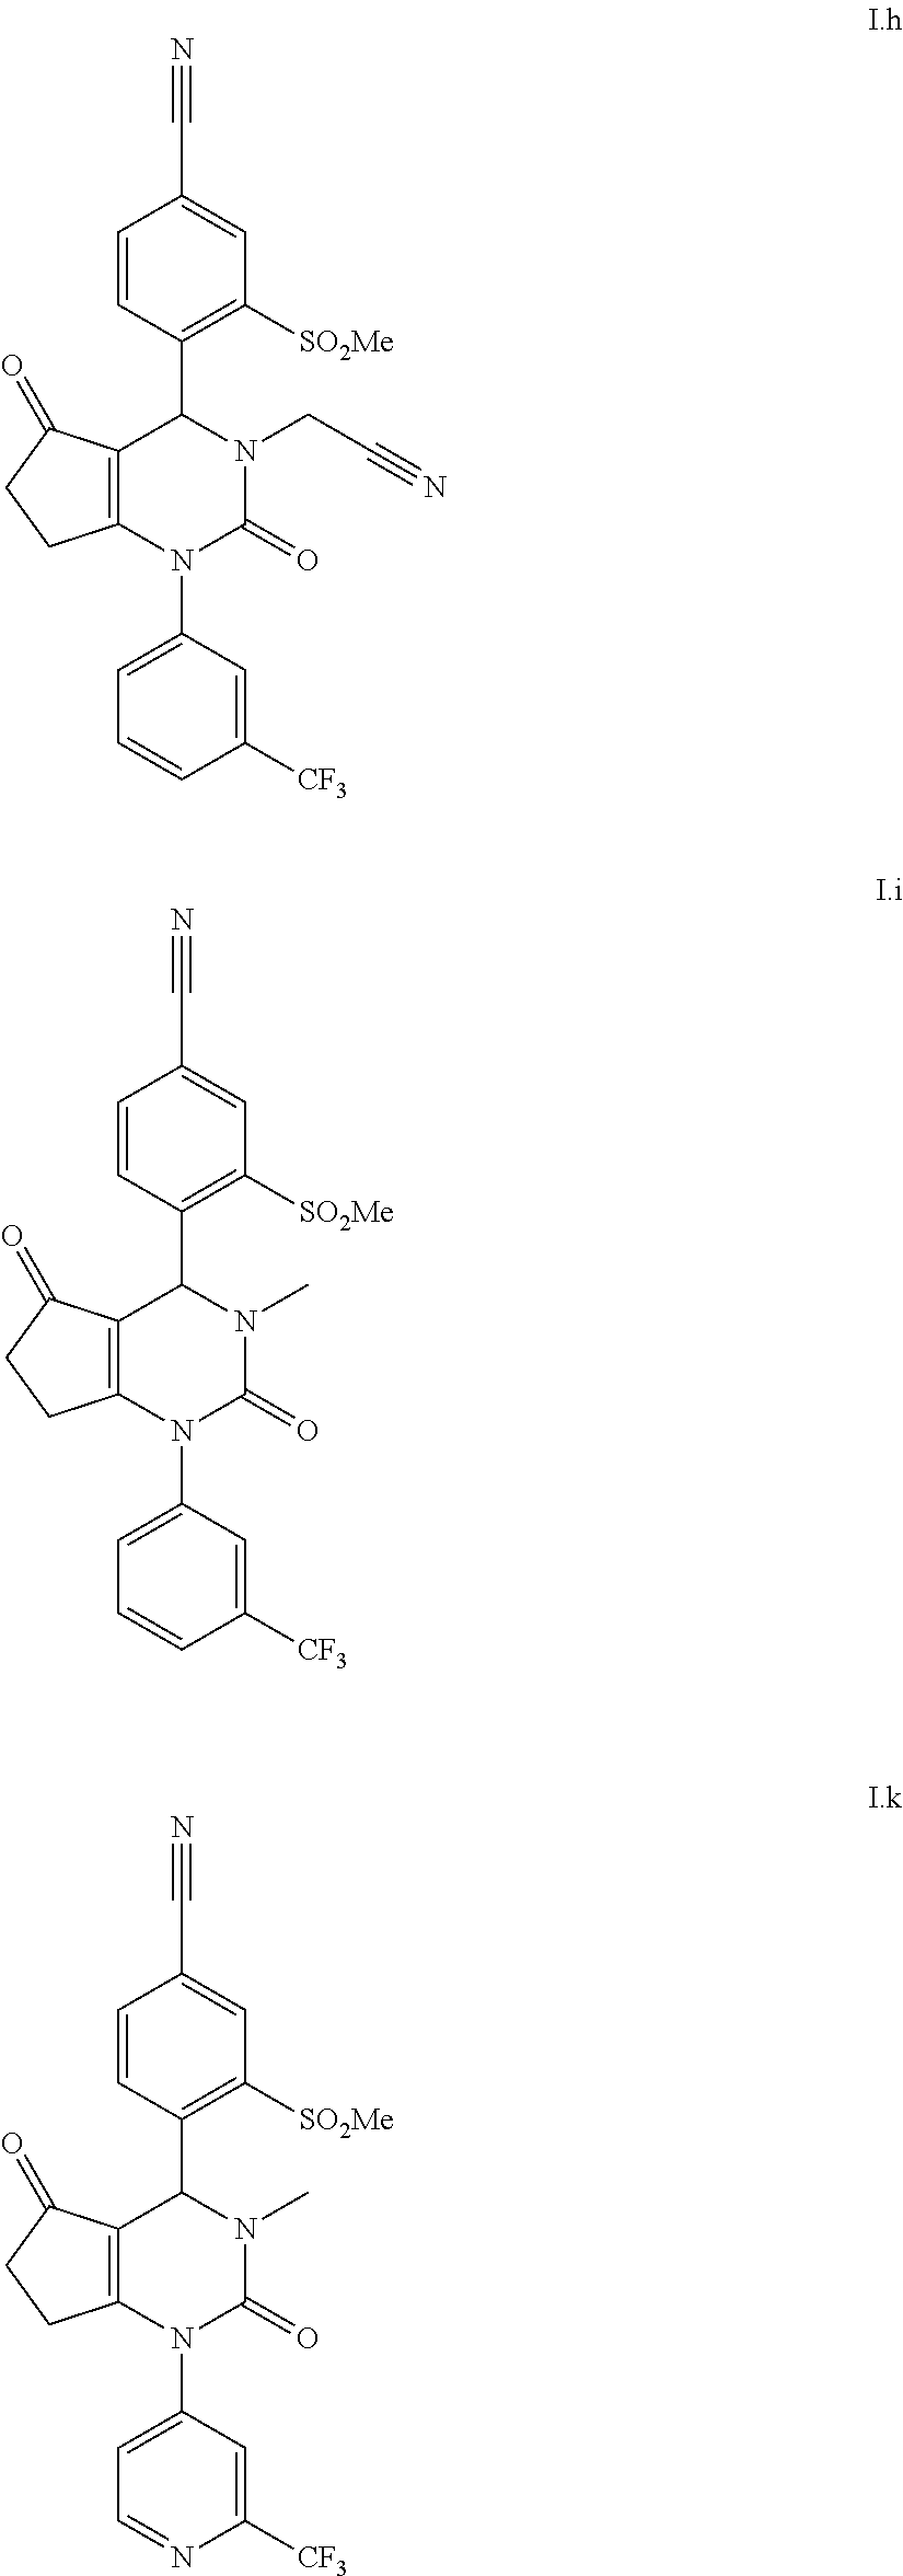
C12=C(N(C3=CC=CC([CF3])=C3)C(=O)N(CC#N)C1C1=C([SO2Me])C=C(C#N)C=C1)CCC2=O.C12=C(N(C3=CC=CC([CF3])=C3)C(=O)N(C)C1C1=C([SO2Me])C=C(C#N)C=C1)CCC2=O.C12=C(N(C3=CC=NC([CF3])=C3)C(=O)N(C)C1C1=C([SO2Me])C=C(C#N)C=C1)CCC2=O
